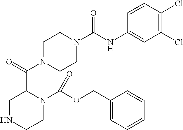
C1=CC(Cl)=C(Cl)C=C1NC(N1CCN(C(=O)C2CNCCN2C(OCC2=CC=CC=C2)=O)CC1)=O
